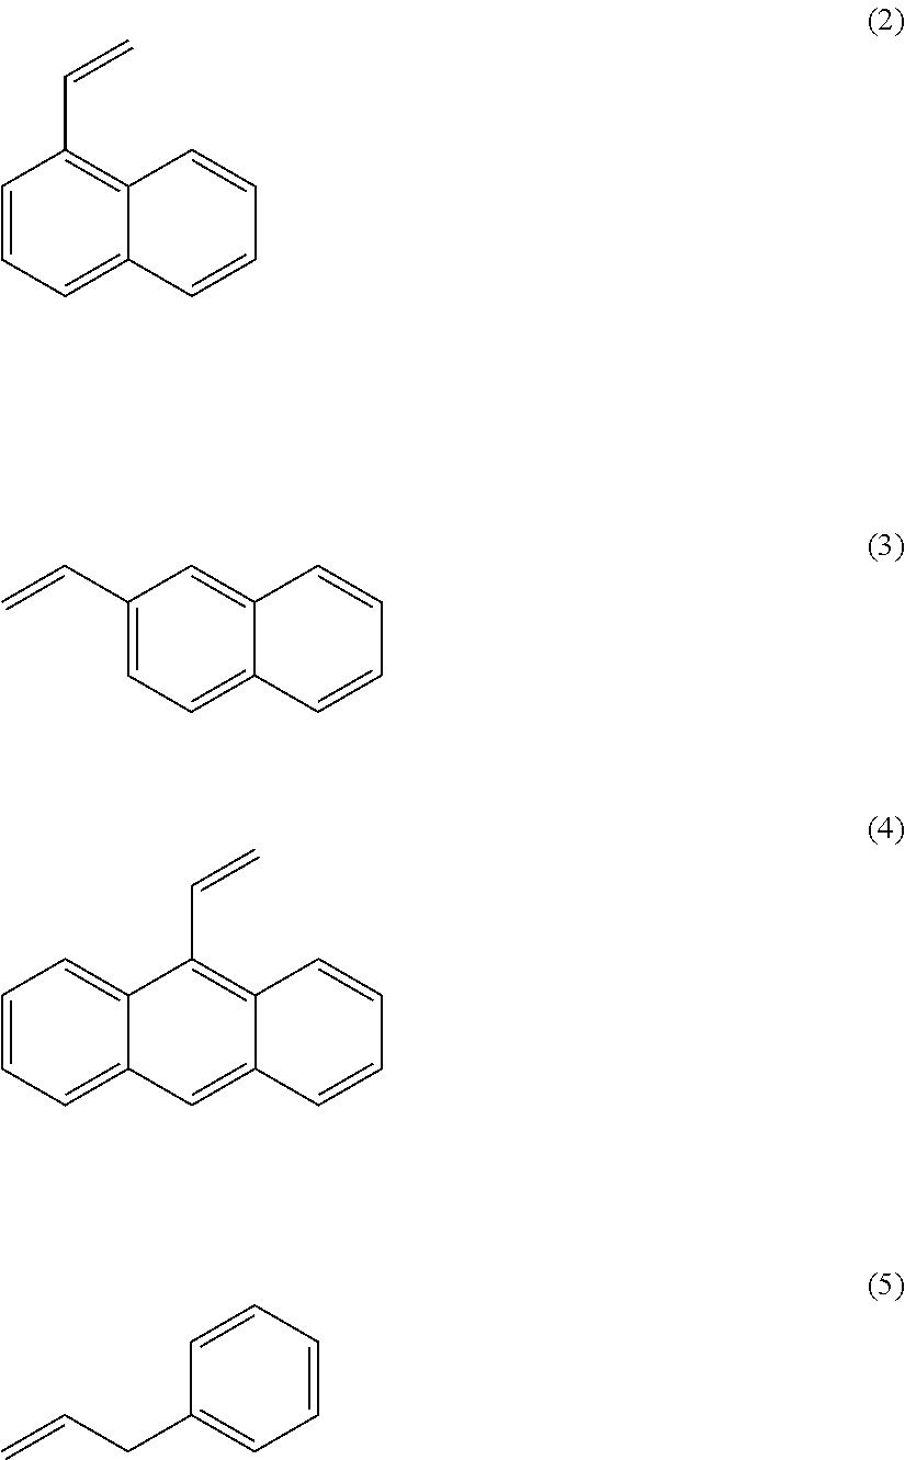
C1=CC=C2C(=C1C=C)C=CC=C2.C1(C=C)=CC=C2C(=C1)C=CC=C2.C1=CC=C2C(=C1)C(C=C)=C1C(=C2)C=CC=C1.C1(CC=C)=CC=CC=C1
